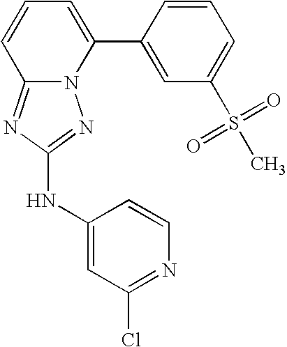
N12C(=NC(NC3=CC(Cl)=NC=C3)=N1)C=CC=C2C1=CC(S(C)(=O)=O)=CC=C1
